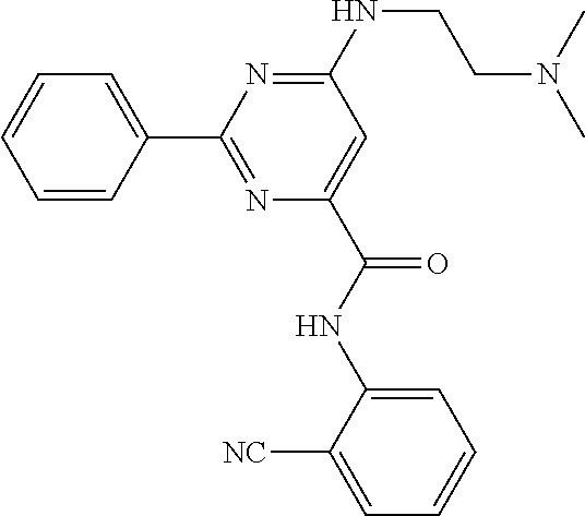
C1=CC(C2=NC(C(=O)NC3=CC=CC=C3[NC])=CC(NCCN(C)C)=N2)=CC=C1
